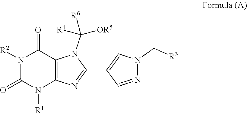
[R1]N1C(=O)N([R2])C(=O)C2=C1N=C(C1=CN(C[R3])N=C1)N2C([OR5])([R4])[R6]
